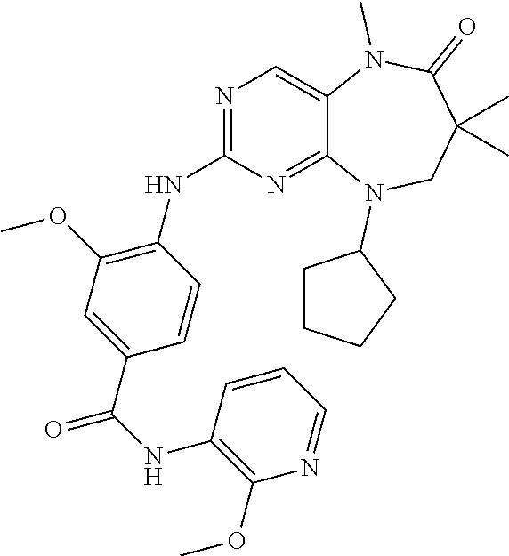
C1=CC(C(NC2=C(OC)N=CC=C2)=O)=CC(OC)=C1NC1=NC=C2C(=N1)N(C1CCCC1)CC(C)(C)C(=O)N2C
